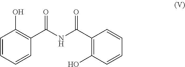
C1=CC=CC(C(NC(C2=C(O)C=CC=C2)=O)=O)=C1O
